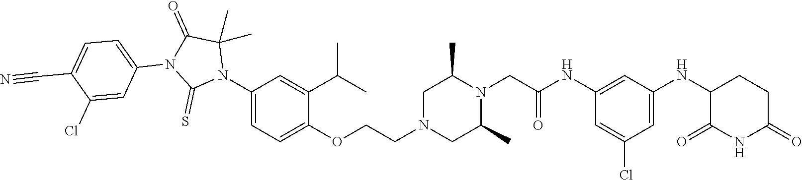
C1=C(Cl)C=C(NC2C(=O)NC(=O)CC2)C=C1NC(CN1C(C)CN(CCOC2=CC=C(N3C(C)(C)C(=O)N(C4=CC=C(C#N)C(Cl)=C4)C3=S)C=C2C(C)C)CC1C)=O
